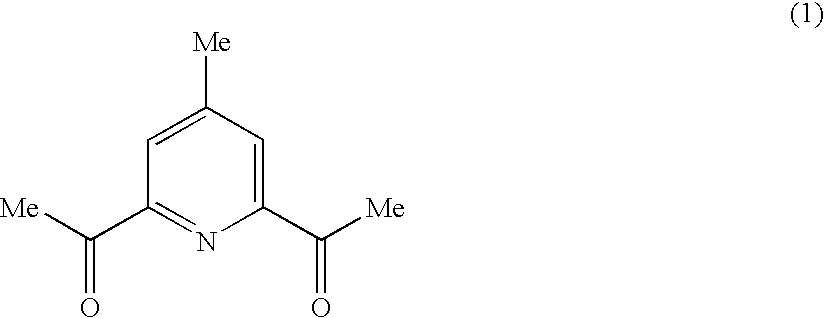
C1=C([Me])C=C(C([Me])=O)N=C1C([Me])=O
